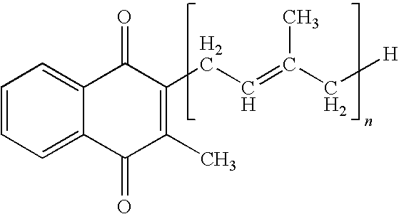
C1=CC=C2C(=C1)C(=O)C(CC=C(C[H])C)=C(C)C2=O
